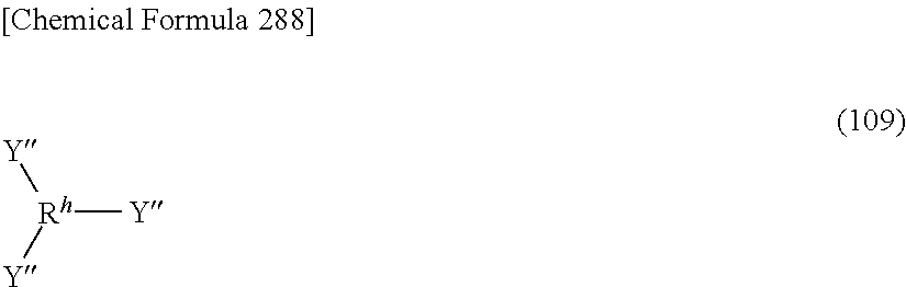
[Rh]([Y])([Y])[Y]
